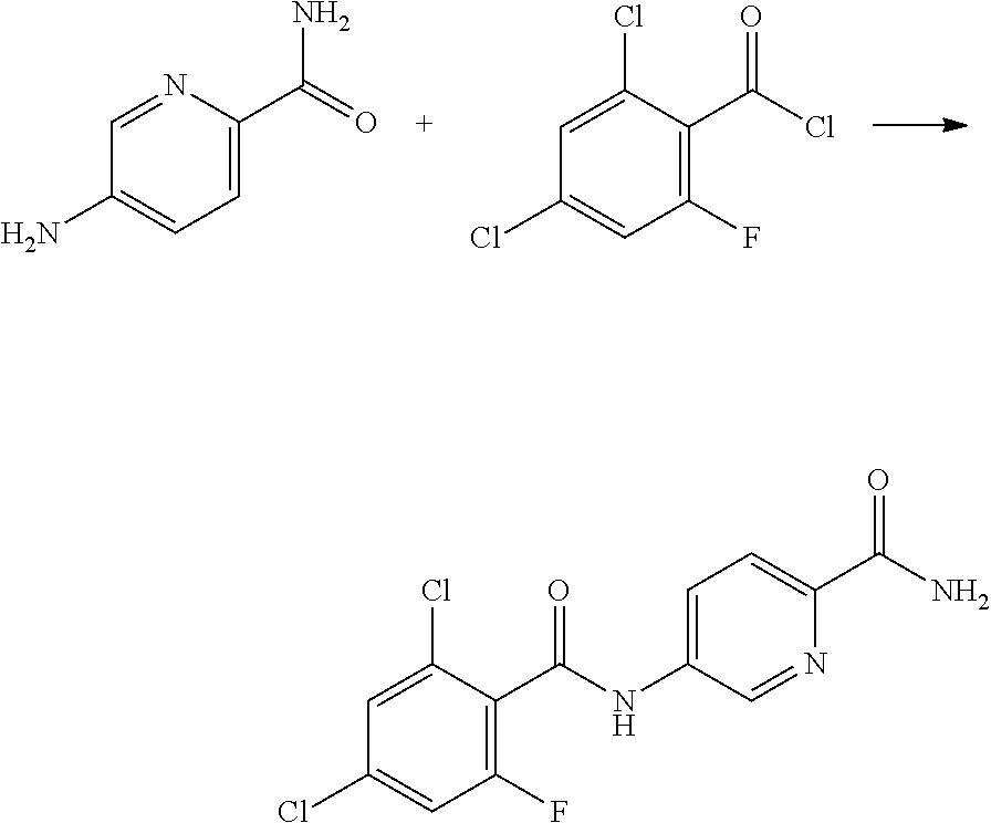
C1=NC(C(=O)N)=CC=C1N.C1=C(Cl)C(C(Cl)=O)=C(F)C=C1Cl.C1=C(Cl)C(C(=O)NC2=CC=C(C(N)=O)N=C2)=C(F)C=C1Cl
